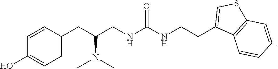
C1=C(CC(CNC(NCCC2=CSC3=C2C=CC=C3)=O)N(C)C)C=CC(O)=C1
